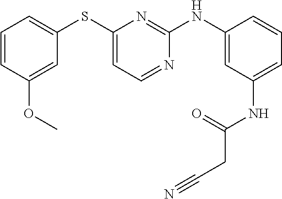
C1=CC(OC)=CC(SC2=CC=NC(NC3=CC(NC(CC#N)=O)=CC=C3)=N2)=C1
